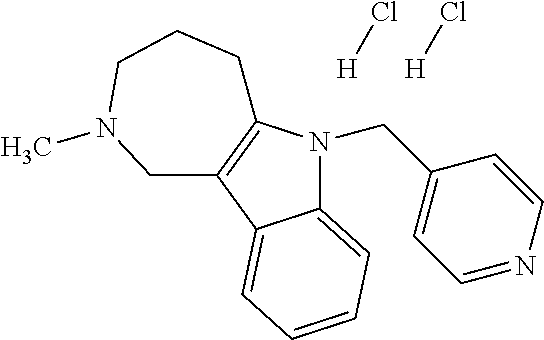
C12=CC=CC=C1C1=C(N2CC2=CC=NC=C2)CCCN(C)C1.[H]Cl.[H]Cl
